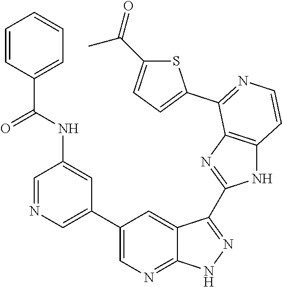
C1=NC=C(C2=CN=C3C(=C2)C(C2=NC4=C(N2)C=CN=C4C2=CC=C(C(=O)C)S2)=NN3)C=C1NC(C1=CC=CC=C1)=O
